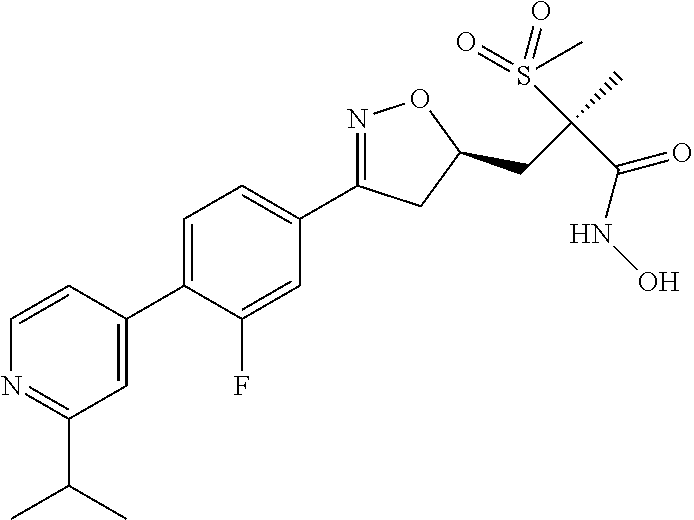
C1(C2=CC(C(C)C)=NC=C2)=CC=C(C2=NOC(CC(C)(S(=O)(C)=O)C(NO)=O)C2)C=C1F
